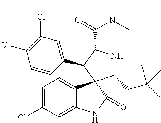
C1=C(Cl)C=C2C(=C1)C1(C(=O)N2)C(CC(C)(C)C)NC(C(=O)N(C)C)C1C1=CC(Cl)=C(Cl)C=C1
